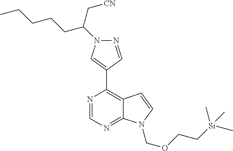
N1=CC(C2=C3C(=NC=N2)N(COCC[Si](C)(C)C)C=C3)=CN1C(CCCCC)C[CN]
